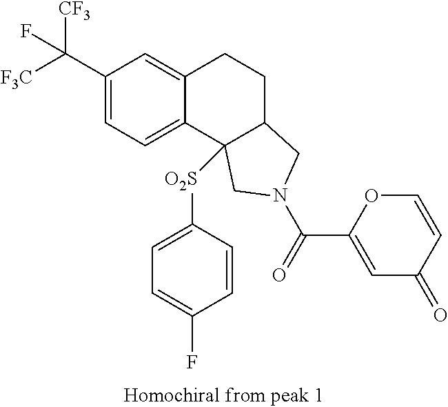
[F3C]C(C1=CC=C2C(=C1)CCC1C2([O2S]C2=CC=C(F)C=C2)CN(C(=O)C2=CC(=O)C=CO2)C1)([CF3])F
